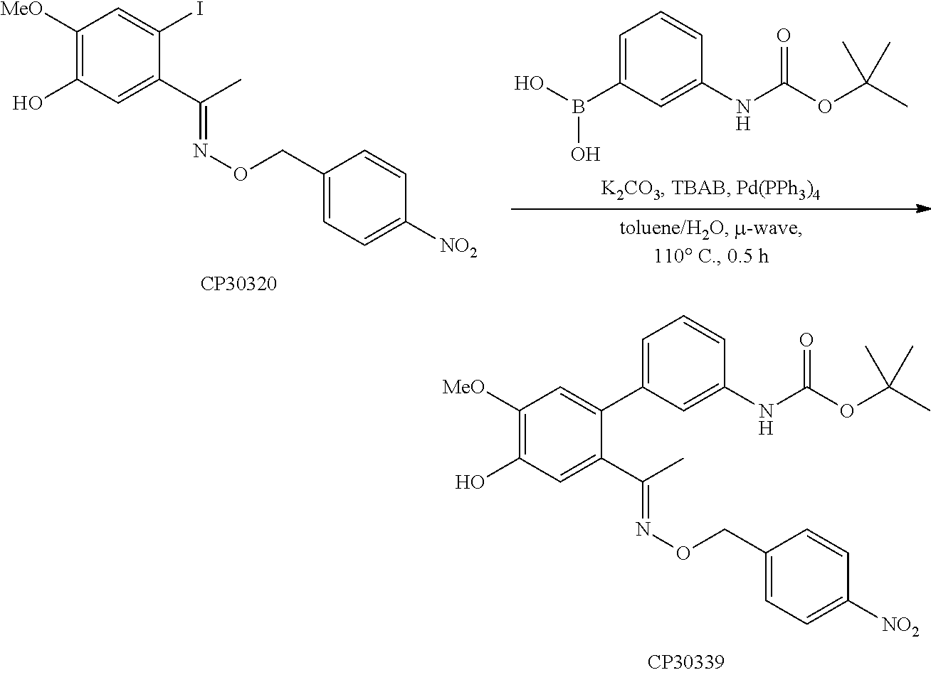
C1([MeO])=C(O)C=C(C(=NOCC2=CC=C([NO2])C=C2)C)C(C2=CC=CC(NC(OC(C)(C)C)=O)=C2)=C1.C1([MeO])=C(O)C=C(C(=NOCC2=CC=C([NO2])C=C2)C)C(I)=C1.OB(C1=CC=CC(NC(OC(C)(C)C)=O)=C1)O
